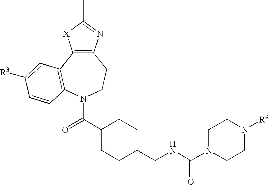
C12=C(C3=C(N(C(=O)C4CCC(CNC(=O)N5CCN([R9])CC5)CC4)CC1)C=CC([R3])=C3)[X]C(C)=N2
